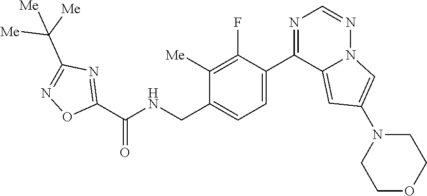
C1([Me])=C(F)C(C2=NC=NN3C2=CC(N2CCOCC2)=C3)=CC=C1CNC(C1=NC(C([Me])([Me])[Me])=NO1)=O
